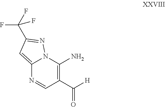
C12=CC(C(F)(F)F)=NN1C(N)=C(C([H])=O)C=N2
